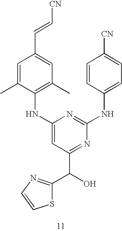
C1(NC2=C(C)C=C(C=C[CN])C=C2C)=CC(C(O)C2=NC=CS2)=NC(NC2=CC=C([CN])C=C2)=N1
